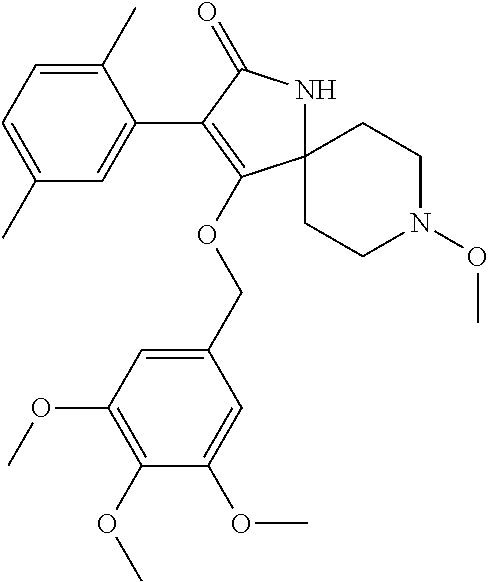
C12(CCN(OC)CC1)NC(=O)C(C1=CC(C)=CC=C1C)=C2OCC1=CC(OC)=C(OC)C(OC)=C1
